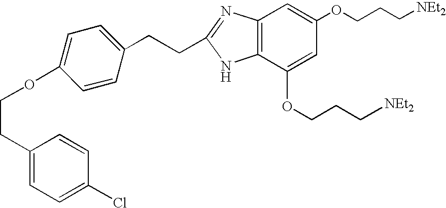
C1(CCOC2=CC=C(CCC3=NC4=C(N3)C(OCCC[NEt2])=CC(OCCC[NEt2])=C4)C=C2)=CC=C(Cl)C=C1
